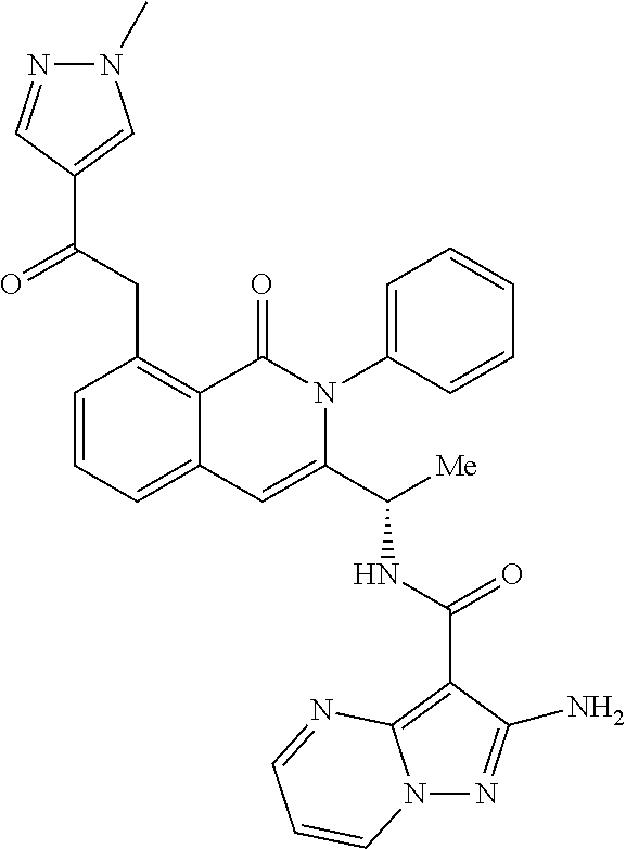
C1=CC=C2C(=C1CC(=O)C1=CN(C)N=C1)C(=O)N(C1=CC=CC=C1)C(C([Me])NC(=O)C1=C3N(N=C1N)C=CC=N3)=C2
